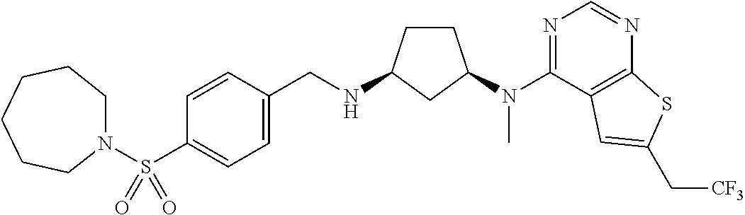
C1=CC(S(N2CCCCCC2)(=O)=O)=CC=C1CNC1CCC(N(C2=NC=NC3=C2C=C(C[CF3])S3)C)C1
